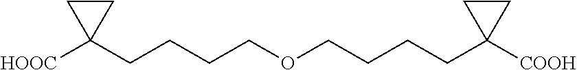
[HOOC]C1(CCCCOCCCCC2([COOH])CC2)CC1
